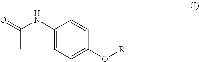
C1(NC(=O)C)=CC=C(O[R])C=C1
